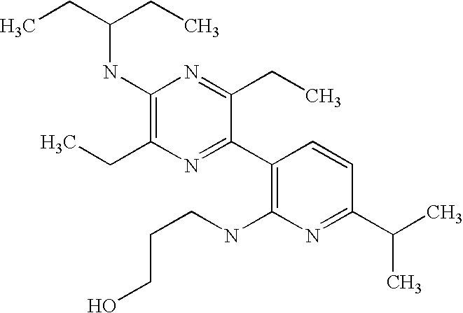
CCC(CC)NC1=C(CC)N=C(C2=C(NCCCO)N=C(C(C)C)C=C2)C(CC)=N1
